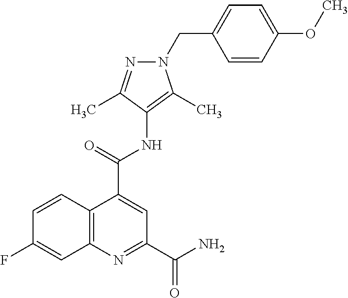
C12=C(N=C(C(=O)N)C=C1C(=O)NC1=C(C)N(CC3=CC=C(OC)C=C3)N=C1C)C=C(F)C=C2
